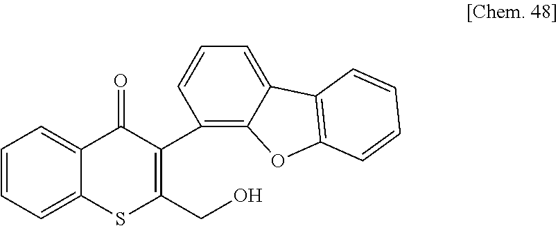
C1=CC=C2C(=C1)C(=O)C(C1=C3C(=CC=C1)C1=C(O3)C=CC=C1)=C(CO)S2
